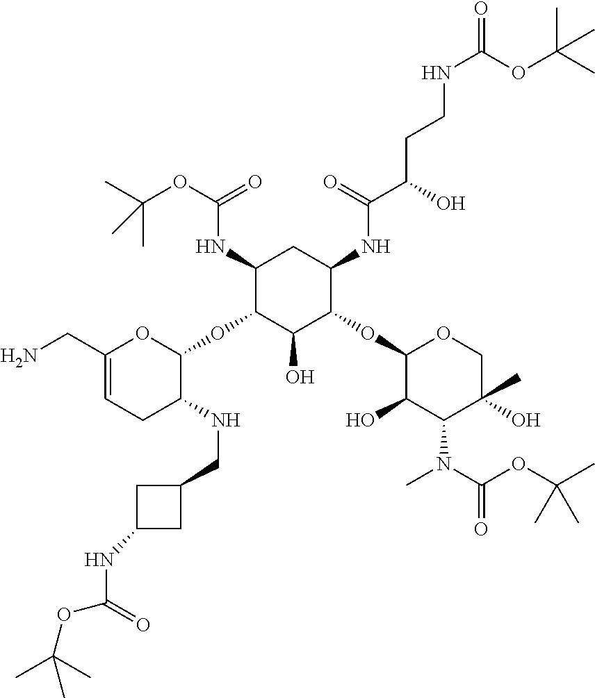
C1(CN)=CCC(NCC2CC(NC(OC(C)(C)C)=O)C2)C(OC2C(O)C(OC3C(O)C(N(C(OC(C)(C)C)=O)C)C(C)(O)CO3)C(NC(C(O)CCNC(=O)OC(C)(C)C)=O)CC2NC(OC(C)(C)C)=O)O1
